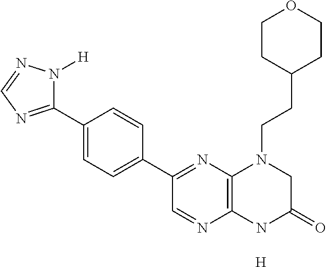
C1=C(C2=NC3=C(N=C2)NC(=O)CN3CCC2CCOCC2)C=CC(C2=NC=NN2[H])=C1.[H]
